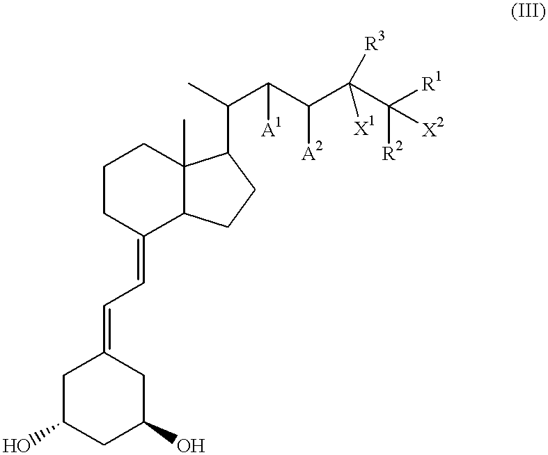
C1C(O)CC(O)CC1=CC=C1C2C(C)(CCC1)C(C(C)C(C(C(C([R1])([R2])[X2])([X1])[R3])[A2])[A1])CC2
